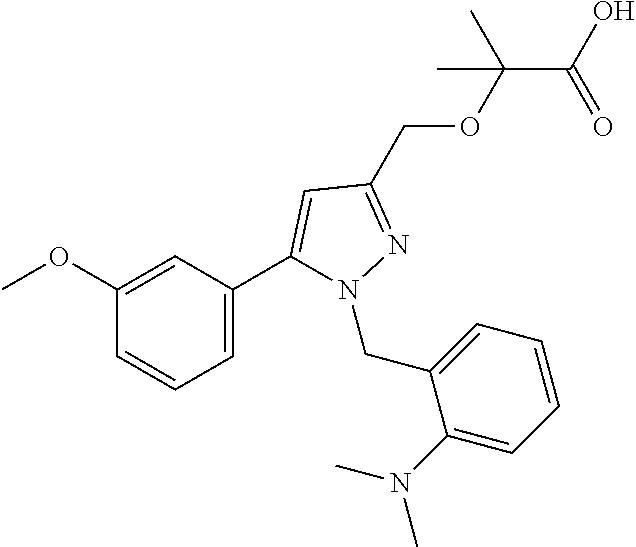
C(C(OCC1=NN(CC2=CC=CC=C2N(C)C)C(C2=CC=CC(OC)=C2)=C1)(C)C)(O)=O
